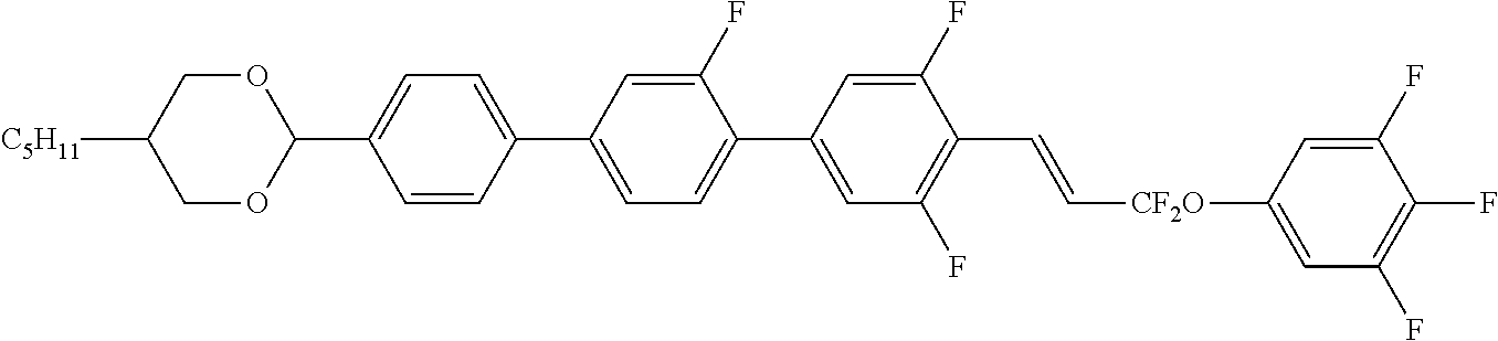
C1=C(C2=CC=C(C3=CC(F)=C(C=C[CF2O]C4=CC(F)=C(F)C(F)=C4)C(F)=C3)C(F)=C2)C=CC(C2OCC([C5H11])CO2)=C1
